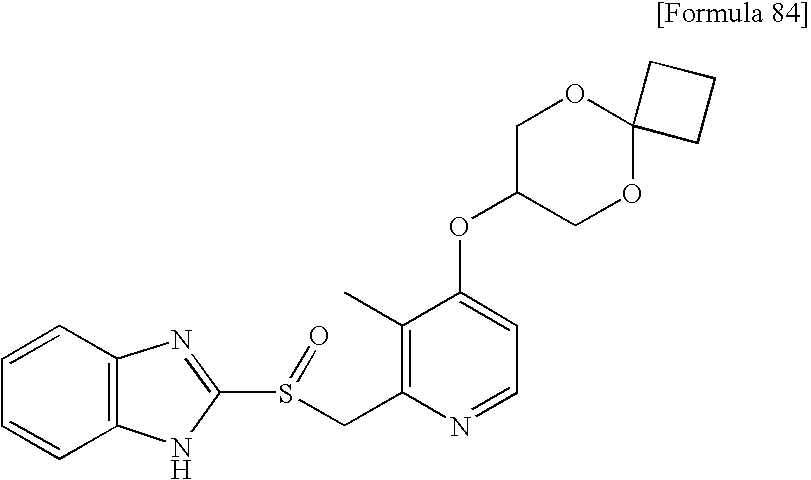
C1=CC2=C(C=C1)NC(S(CC1=C(C)C(OC3COC4(OC3)CCC4)=CC=N1)=O)=N2
